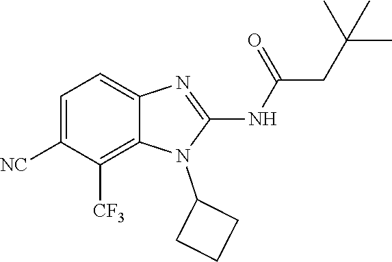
C1=C([NC])C([CF3])=C2C(=C1)N=C(NC(=O)CC(C)(C)C)N2C1CCC1
